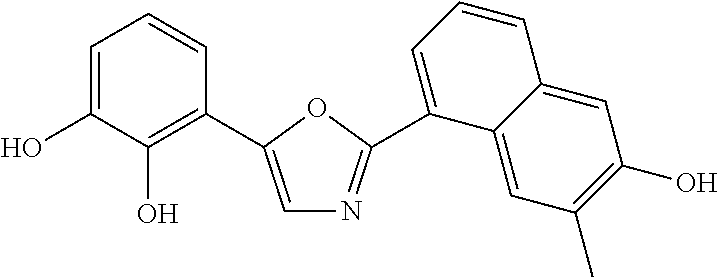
C1=C(O)C(O)=C(C2=CN=C(C3=CC=CC4=CC(O)=C(C)C=C43)O2)C=C1
